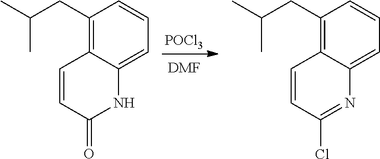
C1(CC(C)C)=C2C(=CC=C1)N=C(Cl)C=C2.C1(CC(C)C)=C2C(=CC=C1)NC(=O)C=C2.[POCl3].[DMF]
